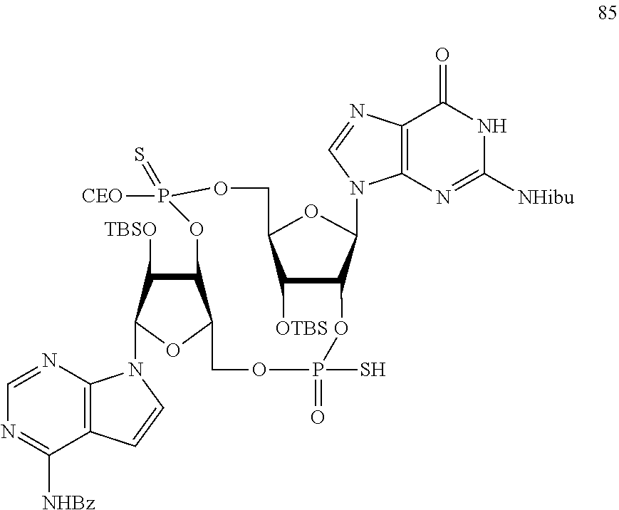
C12=C(N=CN=C1[NHBz])N(C1C([TBSO])C3C(O1)COP(=O)(S)OC1C([OTBS])C(COP([CEO])(=S)O3)OC1N1C3=C(C(=O)NC([NHibu])=N3)N=C1)C=C2
